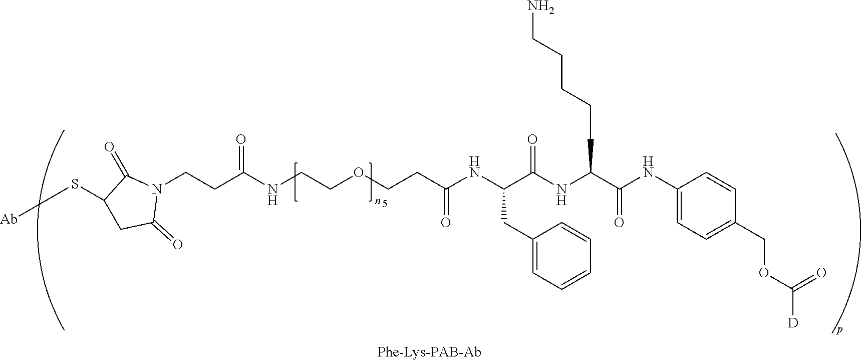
N1(CCC(NCCOCCC(=O)NC(CC2=CC=CC=C2)C(=O)NC(C(NC2=CC=C(COC([D])=O)C=C2)=O)CCCCCN)=O)C(=O)C(S[Ab])CC1=O
